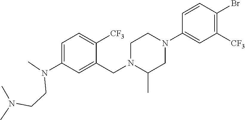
C1=C(N(C)CCN(C)C)C=C(CN2CCN(C3=CC([CF3])=C(Br)C=C3)CC2C)C([CF3])=C1
